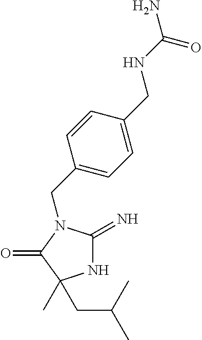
N1C(=N)N(CC2=CC=C(CNC(N)=O)C=C2)C(=O)C1(C)CC(C)C
